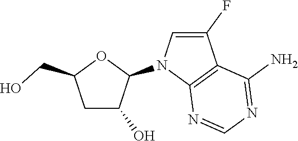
C1C(O)C(N2C3=C(C(F)=C2)C(N)=NC=N3)OC1CO
